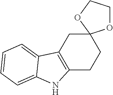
C12=C(CC3(CC1)OCCO3)C1=CC=CC=C1N2
